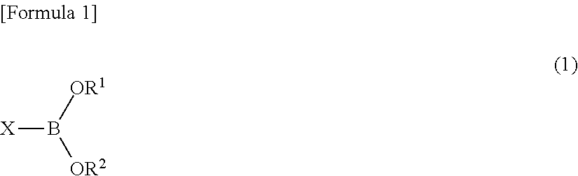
[X]B([OR1])[OR2]
